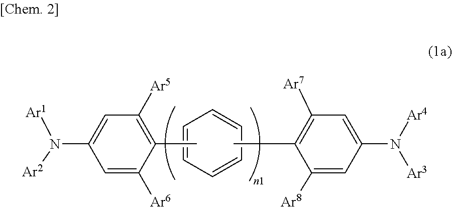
C1=CC=CC=C1.C1([Ar5])=C(C)C([Ar6])=CC(N([Ar1])[Ar2])=C1.CC1=C([Ar7])C=C(N([Ar4])[Ar3])C=C1[Ar8]
